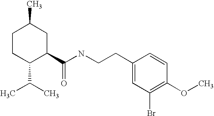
C1CC(C(C)C)C(C(NCCC2=CC(Br)=C(OC)C=C2)=O)CC1C
